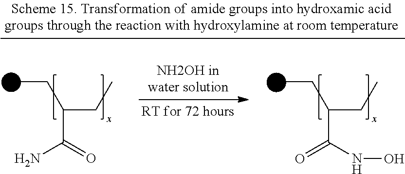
CCC(CC)C(N)=O.CCC(CC)C(NO)=O
